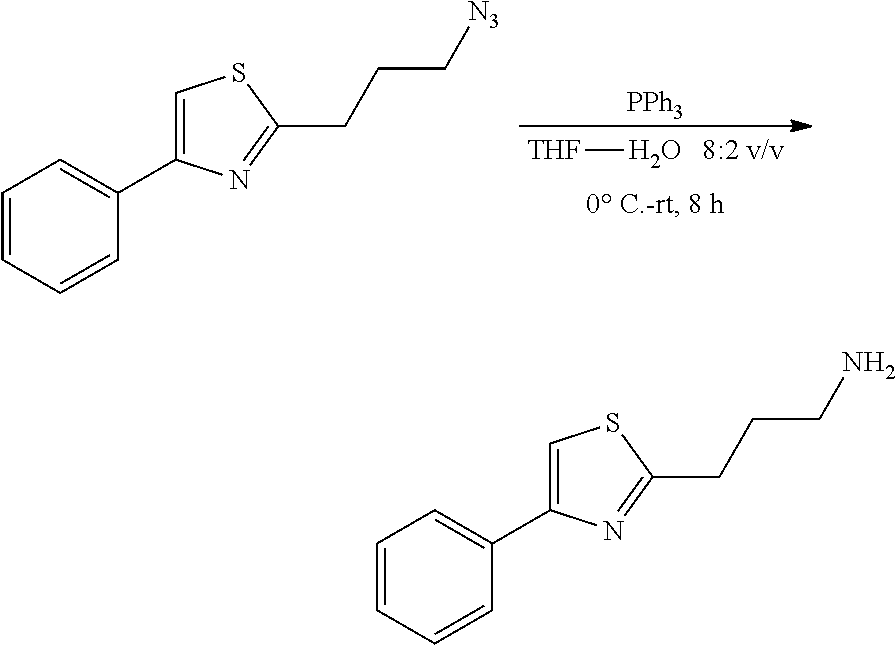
C1=C(C2=CC=CC=C2)N=C(CCC[N3])S1.[PPh3].[THF]O.C1=C(C2=CC=CC=C2)N=C(CCCN)S1
